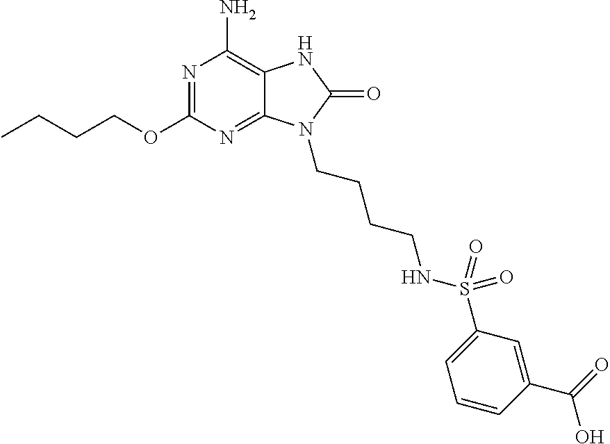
N1=C(OCCCC)N=C2C(=C1N)NC(=O)N2CCCCNS(C1=CC=CC(C(O)=O)=C1)(=O)=O
